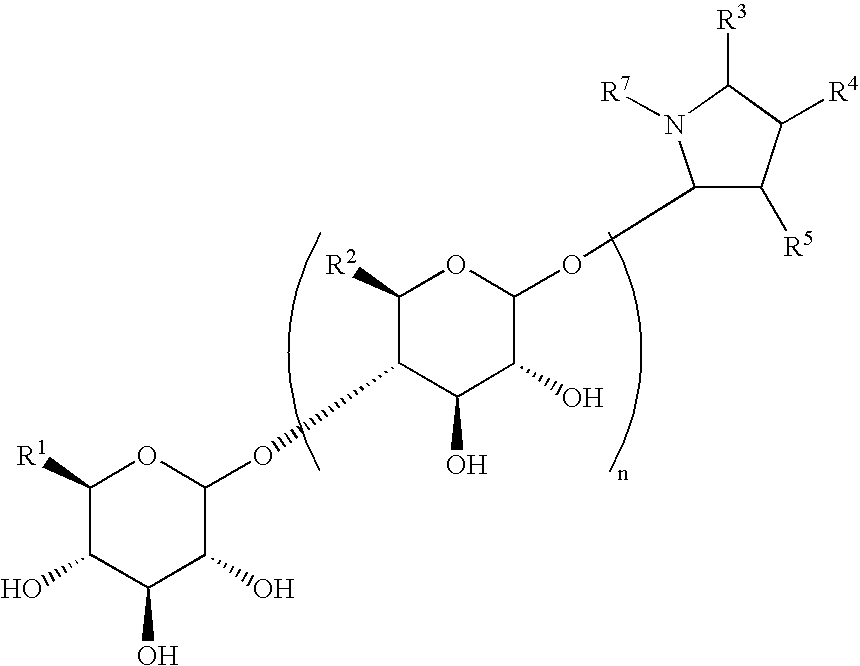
C1([R2])C(OC2OC([R1])C(O)C(O)C2O)C(O)C(O)C(OC2C([R5])C([R4])C([R3])N2[R7])O1
